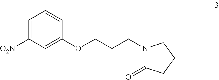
[O2N]C1=CC=CC(OCCCN2C(=O)CCC2)=C1
